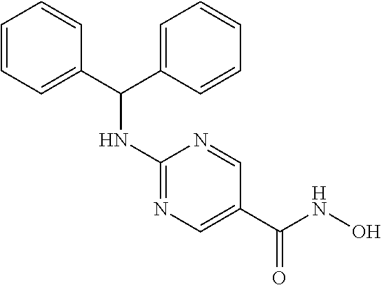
C1=CC=C(C(C2=CC=CC=C2)NC2=NC=C(C(NO)=O)C=N2)C=C1
